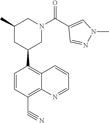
N1=CC=CC2=C(C3CC(C)CN(C(C4=CN(C)N=C4)=O)C3)C=CC(C#N)=C12
